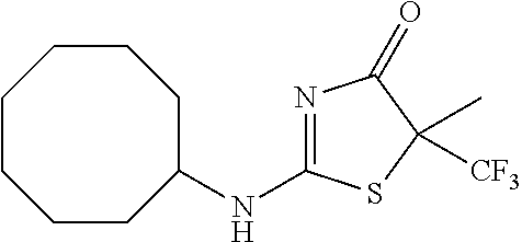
N(C1=NC(=O)C(C)([CF3])S1)C1CCCCCCC1
